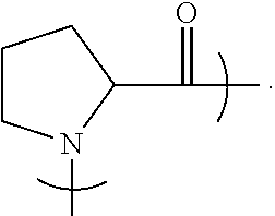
C1CN(C)C(C(=O)C)C1
